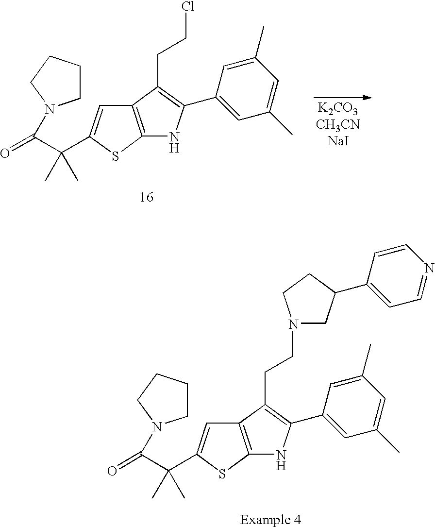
C1(C)=CC(C)=CC(C2=C(CCCl)C3=C(SC(C(C(=O)N4CCCC4)(C)C)=C3)N2)=C1.C1(C)=CC(C)=CC(C2=C(CCN3CC(C4=CC=NC=C4)CC3)C3=C(SC(C(C(=O)N4CCCC4)(C)C)=C3)N2)=C1
